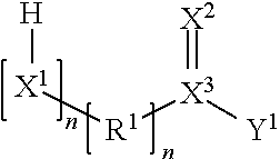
[X1]([R1][X3]([Y1])=[X2])[H]
